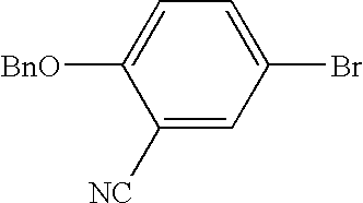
C1([NC])=CC(Br)=CC=C1[BnO]
